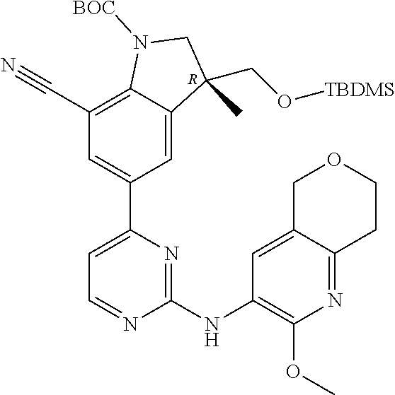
C1=C2C(=C(C#N)C=C1C1=CC=NC(NC3=C(OC)N=C4C(=C3)COCC4)=N1)N([BOC])CC2(CO[TBDMS])C.[R]
